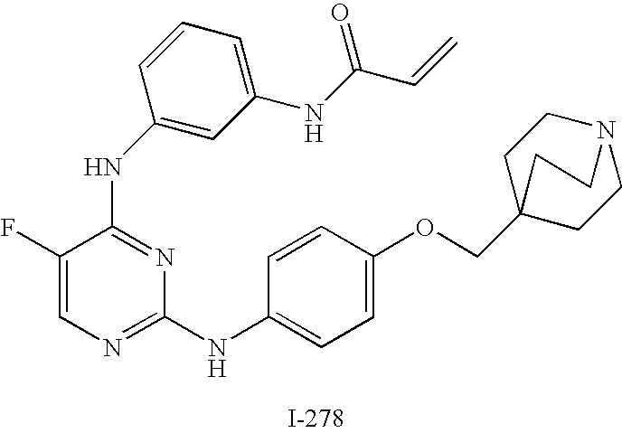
N(C1=NC(NC2=CC=C(OCC34CCN(CC3)CC4)C=C2)=NC=C1F)C1=CC(NC(C=C)=O)=CC=C1
